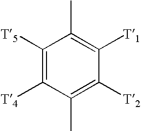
C1([T5])=C([T4])C(C)=C([T2])C([T1])=C1C
